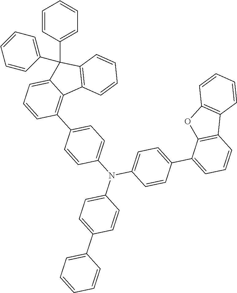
C1=CC(C2=CC=C(N(C3=CC=C(C4=CC=CC5=C4OC4=C5C=CC=C4)C=C3)C3=CC=C(C4=CC=CC=C4)C=C3)C=C2)=C2C(=C1)C(C1=CC=CC=C1)(C1=CC=CC=C1)C1=C2C=CC=C1
